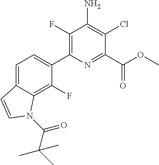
C1=C2C(=C(F)C(C3=C(F)C(N)=C(Cl)C(C(OC)=O)=N3)=C1)N(C(C(C)(C)C)=O)C=C2
